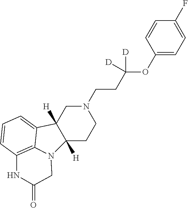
C12([H])CCN(CCC(OC3=CC=C(F)C=C3)([D])[D])CC1([H])C1=CC=CC3=C1N2CC(=O)N3
